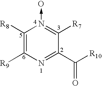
C1([R8])=C([R9])N=C(C([R10])=O)C([R7])=N1->O
